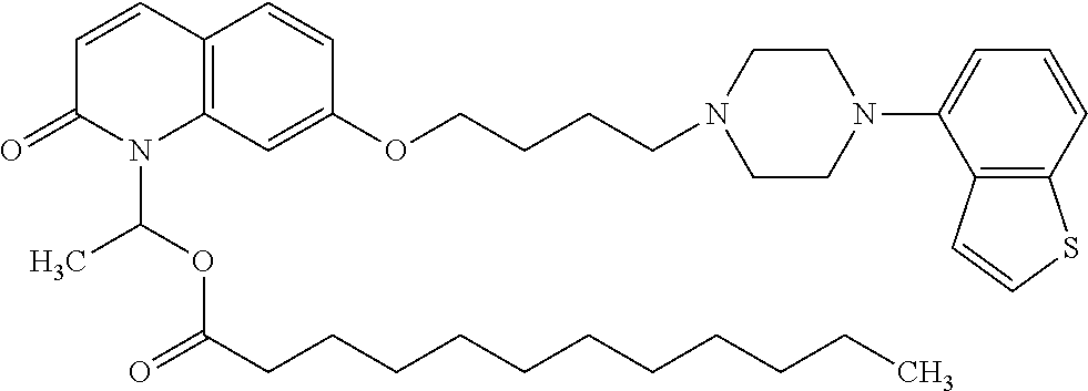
C12=C(C=C(OCCCCN3CCN(C4=CC=CC5=C4C=CS5)CC3)C=C1)N(C(OC(CCCCCCCCCCC)=O)C)C(=O)C=C2
